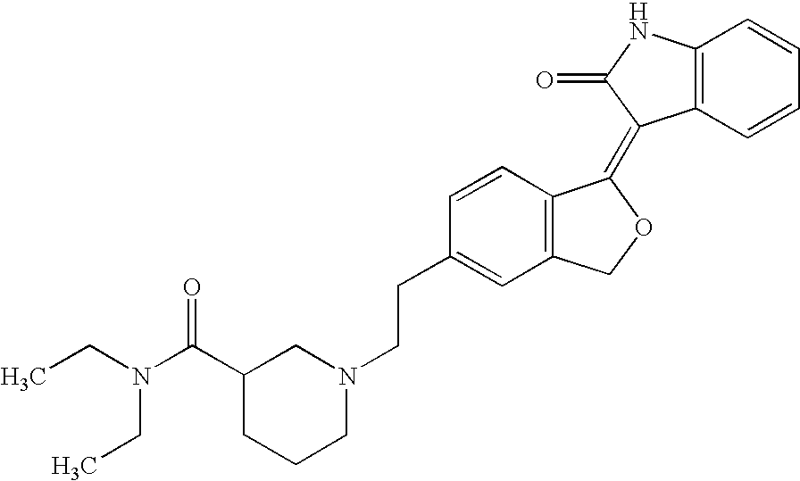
C12=C(C=CC=C1)C(=C1C3=C(CO1)C=C(CCN1CC(C(N(CC)CC)=O)CCC1)C=C3)C(=O)N2
